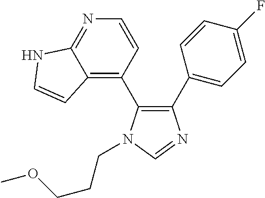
C1(C2=CC=C(F)C=C2)=C(C2=C3C(=NC=C2)NC=C3)N(CCCOC)C=N1
